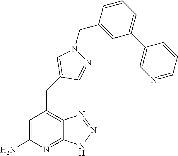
C1=C(N)N=C2C(=C1CC1=CN(CC3=CC(C4=CN=CC=C4)=CC=C3)N=C1)N=NN2
